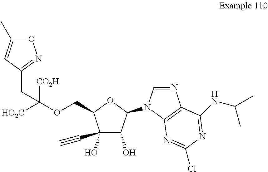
C1(C#C)(O)C(O)C(N2C=NC3=C2N=C(Cl)N=C3NC(C)C)OC1COC([CO2H])(CC1=NOC(C)=C1)[HO2C]
